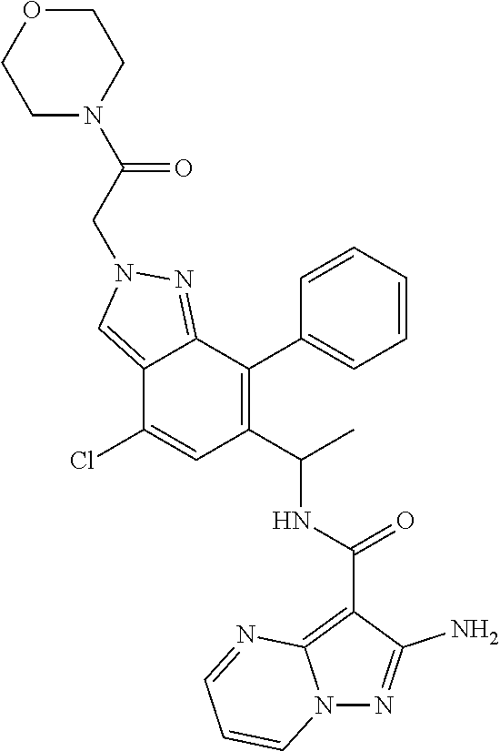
C12=CN(CC(=O)N3CCOCC3)N=C1C(C1=CC=CC=C1)=C(C(C)NC(C1=C3N(N=C1N)C=CC=N3)=O)C=C2Cl
